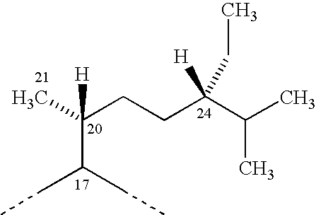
C(C(CC)CC)(C)([H])CCC(C(C)C)([H])CC
